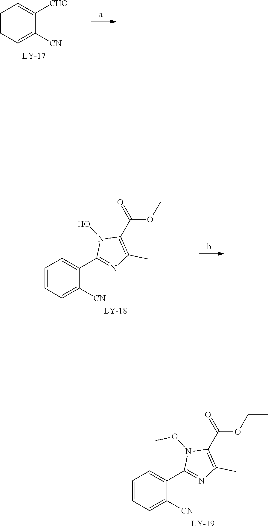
C1=CC=C([CN])C([CHO])=C1.C1(C2=CC=CC=C2[CN])=NC(C)=C(C(=O)OCC)N1O.C1(C2=CC=CC=C2[CN])=NC(C)=C(C(=O)OCC)N1OC
